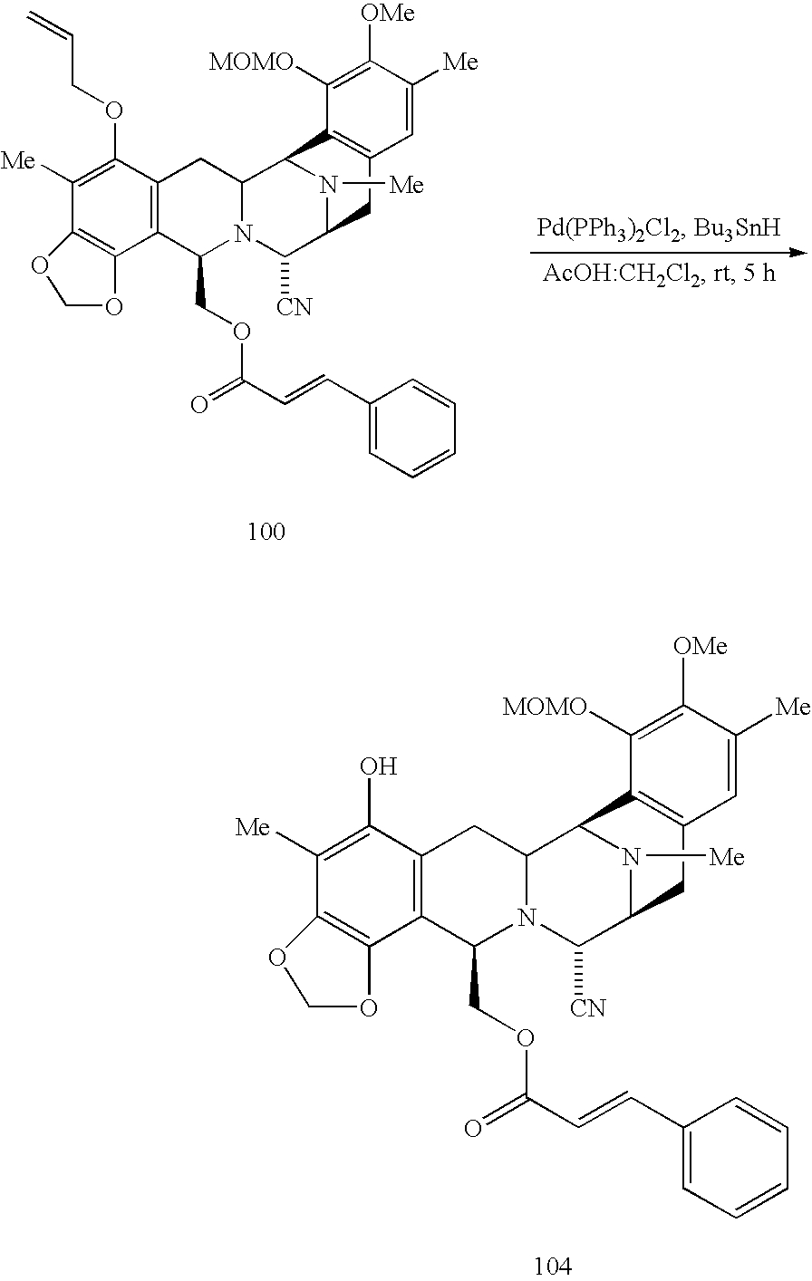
C1([Me])=C(O)C2=C(C(COC(=O)C=CC3=CC=CC=C3)N3C(C2)C2C4=C(C=C([Me])C([OMe])=C4[MOMO])CC(C3[CN])N2[Me])C2=C1OCO2.C1([Me])=C(OCC=C)C2=C(C(COC(=O)C=CC3=CC=CC=C3)N3C(C2)C2C4=C(C=C([Me])C([OMe])=C4[MOMO])CC(C3[CN])N2[Me])C2=C1OCO2
